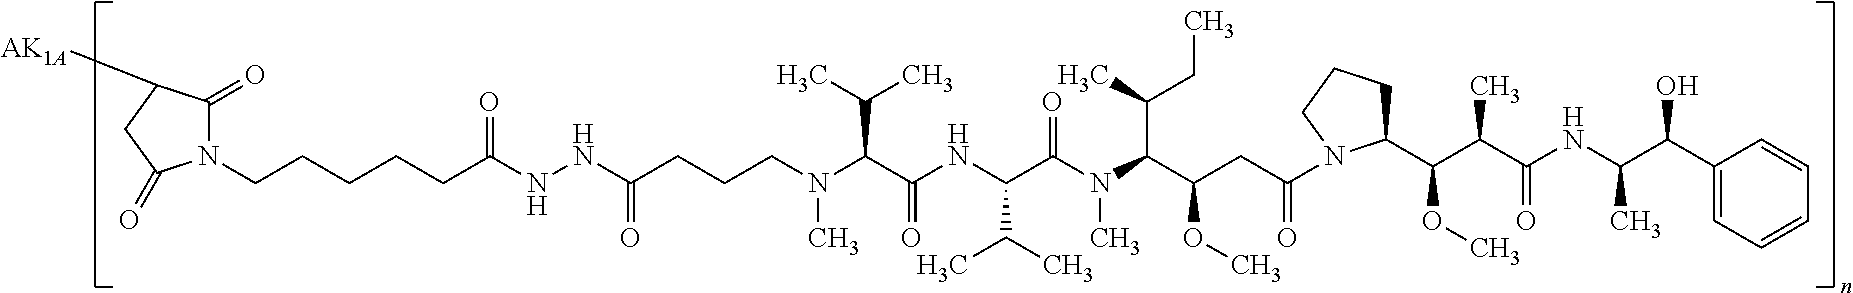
N1(CCCCCC(NNC(=O)CCCN(C(C(C)C)C(=O)NC(C(C)C)C(N(C(C(CC)C)C(OC)CC(N2C(C(C(C(NC(C(C3=CC=CC=C3)O)C)=O)C)OC)CCC2)=O)C)=O)C)=O)C(=O)C([AK1A])CC1=O
